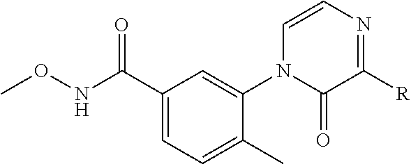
C1(C(NOC)=O)=CC=C(C)C(N2C(=O)C([R])=NC=C2)=C1
